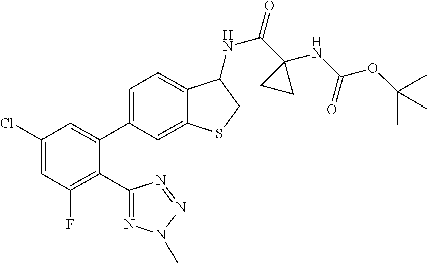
C1(Cl)=CC(F)=C(C2=NN(C)N=N2)C(C2=CC=C3C(=C2)SCC3NC(=O)C2(NC(=O)OC(C)(C)C)CC2)=C1
